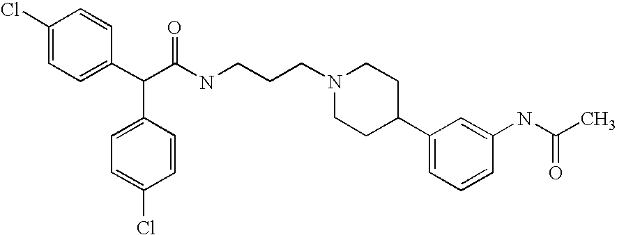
C(C(C1=CC=C(Cl)C=C1)C1=CC=C(Cl)C=C1)(NCCCN1CCC(C2=CC=CC(NC(C)=O)=C2)CC1)=O
